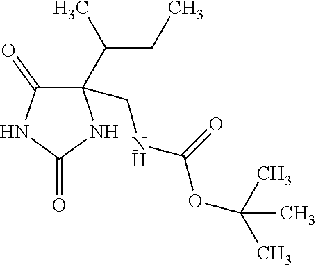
C1(CNC(OC(C)(C)C)=O)(C(CC)C)C(=O)NC(=O)N1
